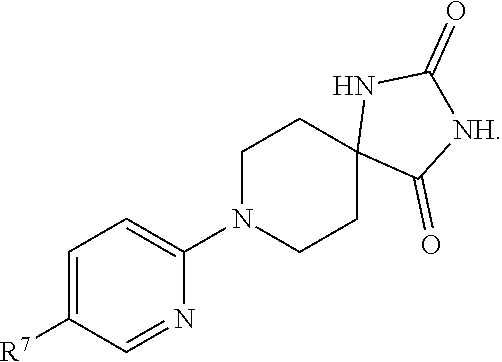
C1CN(C2=CC=C([R7])C=N2)CCC12NC(=O)[NH]C2=O
